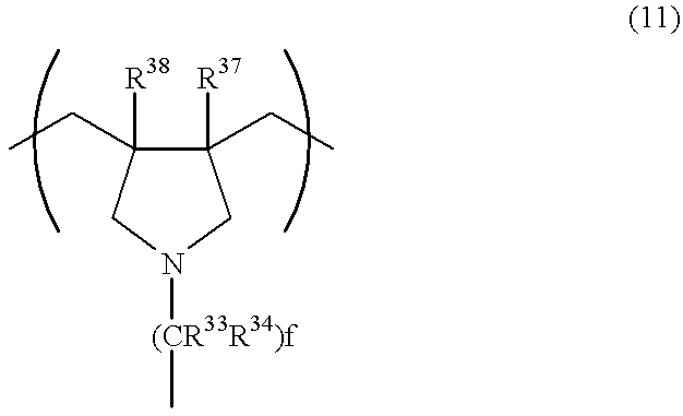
C1(CC)([R37])C(CC)([R38])CN([(CR33R34)f]C)C1
